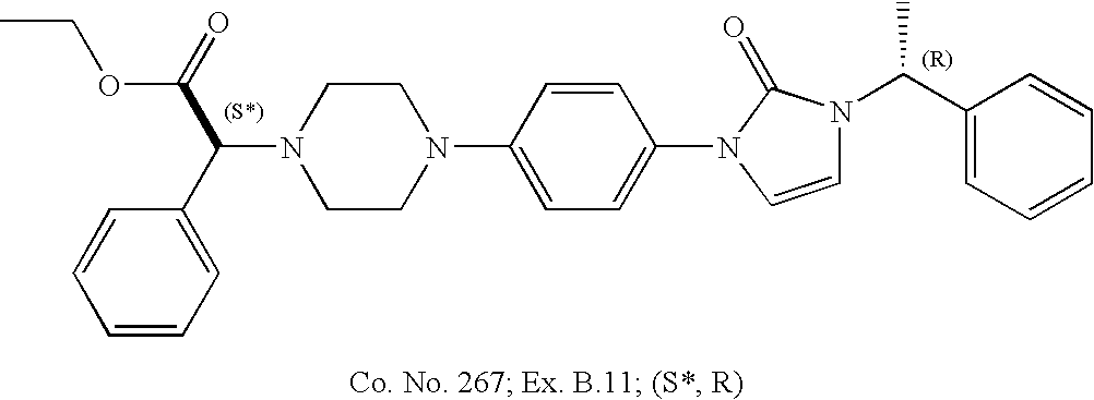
N1(C(C(=O)OCC)C2=CC=CC=C2)CCN(C2=CC=C(N3C=CN(C(C4=CC=CC=C4)C)C3=O)C=C2)CC1
